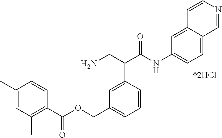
NCC(C(NC1=CC=C2C(=C1)C=CN=C2)=O)C1=CC(COC(C2=C(C)C=C(C)C=C2)=O)=CC=C1
